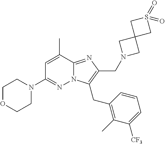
CC1=CC(N2CCOCC2)=NN2C1=NC(CN1CC3(C1)CS(=O)(=O)C3)=C2CC1=C(C)C([CF3])=CC=C1
